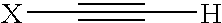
[X]C#C[H]
